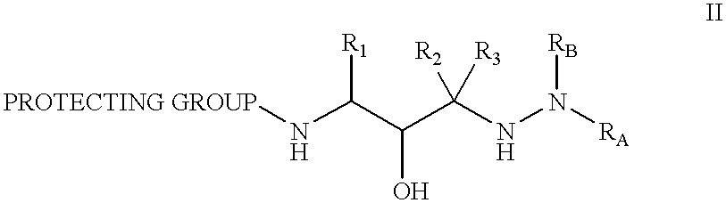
[PROTECTING GROUP]NC(C(C(NN([RA])[RB])([R2])[R3])O)[R1]
